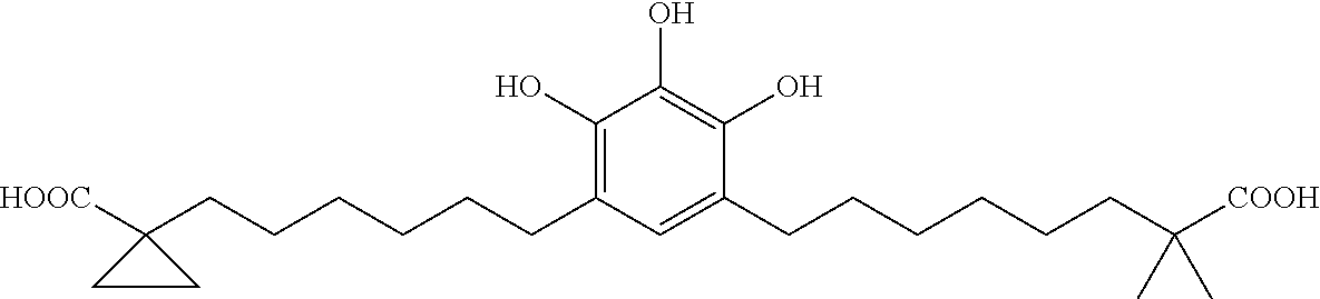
C1(O)=C(CCCCCCC2([HOOC])CC2)C=C(CCCCCCC(C)(C)[COOH])C(O)=C1O
